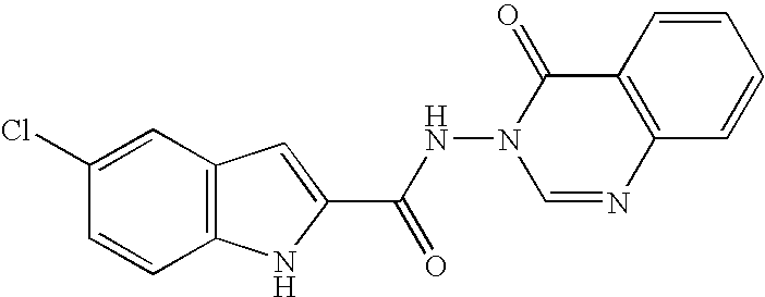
C12=C(C=C(Cl)C=C1)C=C(C(NN1C=NC3=C(C1=O)C=CC=C3)=O)N2
